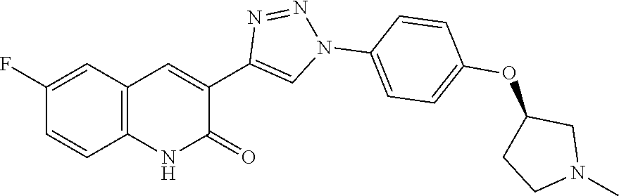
C12=C(C=C(F)C=C1)C=C(C1=CN(C3=CC=C(OC4CCN(C)C4)C=C3)N=N1)C(=O)N2
